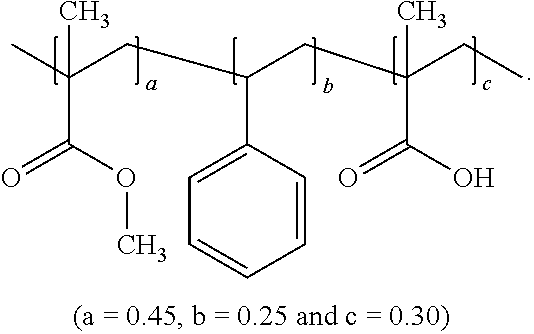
CC(CC(CC(CC)(C)C(=O)O)C1=CC=CC=C1)(C)C(=O)OC
